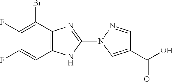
C1(F)=C(Br)C2=C(C=C1F)NC(N1C=C(C(O)=O)C=N1)=N2
